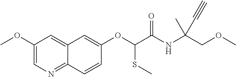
C1(OC)=CN=C2C(=C1)C=C(OC(C(NC(COC)(C)C#C)=O)SC)C=C2
